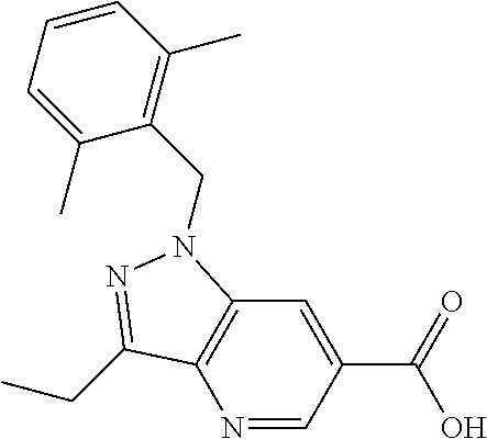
N1=CC(C(=O)O)=CC2=C1C(CC)=NN2CC1=C(C)C=CC=C1C
